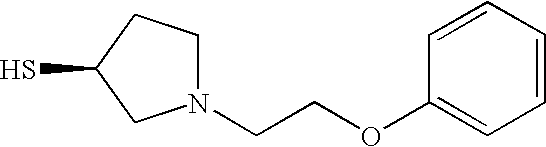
N1(CCOC2=CC=CC=C2)CCC(S)C1
